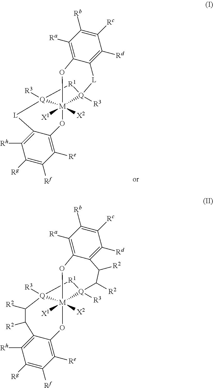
C1([Rd])=C2C(=C([Ra])C([Rb])=C1[Rc])O[M]13([X1])([X2])[Q]([R3])([L]2)[R1][Q]1([R3])[L]C1=C([Rh])C([Rg])=C([Rf])C([Re])=C1O3.C1([Rd])=C2C(=C([Ra])C([Rb])=C1[Rc])O[M]13([X1])([X2])[Q]([R3])([R1][Q]1([R3])C([R2])C([R2])C1=C([Rh])C([Rg])=C([Rf])C([Re])=C1O3)C([R2])C2[R2]
